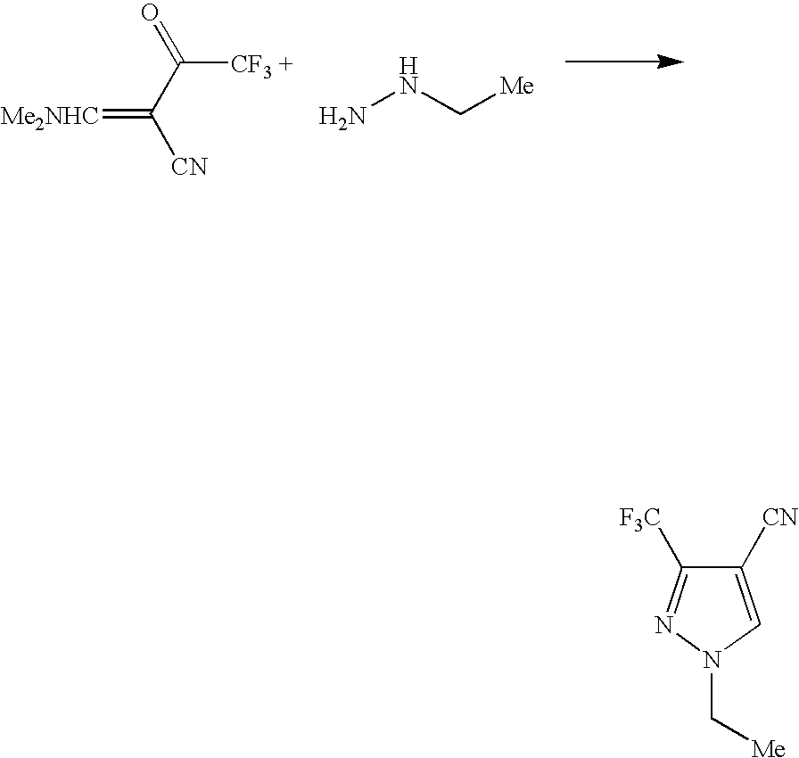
[Me2NHC]=C(C(=O)[CF3 +])[CN].NNC[Me].C1([CN])=CN(C[Me])N=C1[F3C]
